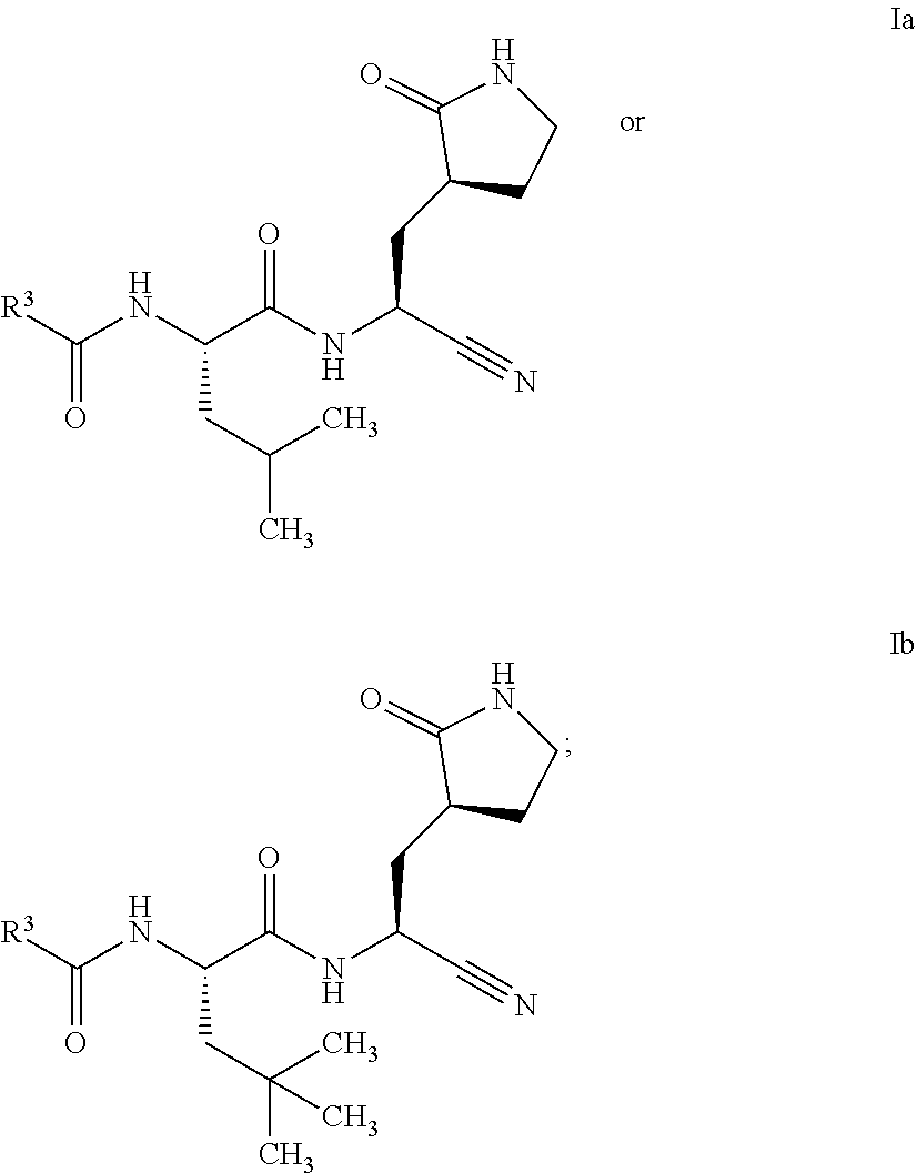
N(C(CC(C)C)C(NC(CC1CCNC1=O)C#N)=O)C([R3])=O.N(C(CC(C)(C)C)C(NC(CC1CCNC1=O)C#N)=O)C([R3])=O
